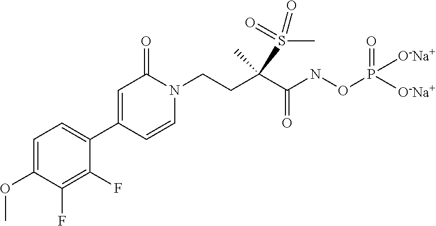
C1=C(OC)C(F)=C(F)C(C2=CC(=O)N(CCC(C(NOP(=O)([O-Na+])[O-Na+])=O)(S(=O)(=O)C)C)C=C2)=C1
